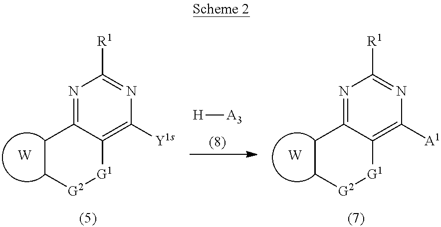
[W].[G1]1[G2]CCC2=NC([R1])=NC([Y1s])=C12.[H][A3].[W].[G1]1[G2]CCC2=NC([R1])=NC([A1])=C12
